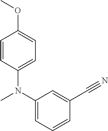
C1=CC(N(C2=CC=CC(C#N)=C2)C)=CC=C1OC
